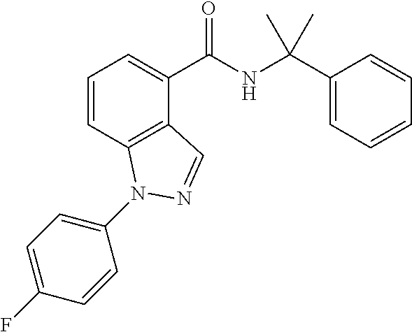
C1=CC2=C(C(C(NC(C3=CC=CC=C3)(C)C)=O)=C1)C=NN2C1=CC=C(F)C=C1
